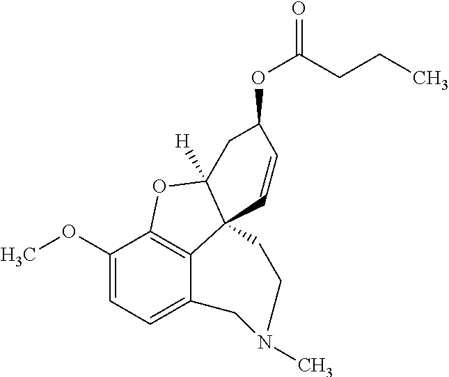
C1(OC)=CC=C2C3=C1OC1([H])C3(C=CC(OC(=O)CCC)C1)CCN(C)C2
